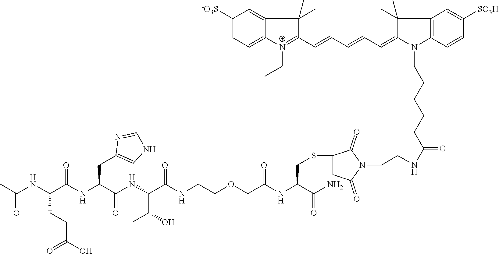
C(NC(C(NC(C(NC(C(O)C)C(NCCOCC(NC(C(N)=O)CSC1CC(=O)N(CCNC(CCCCCN2C3=C(C(C)(C)C2=CC=CC=CC2=[N+](CC)C4=CC=C([-O3S])C=C4C2(C)C)C=C([SO3H])C=C3)=O)C1=O)=O)=O)=O)CC1=CNC=N1)=O)CCC(O)=O)(C)=O
